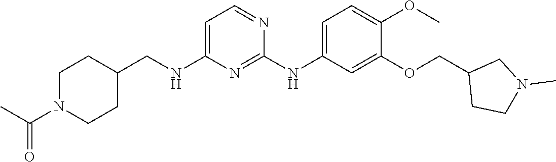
C1(OCC2CCN(C)C2)=CC(NC2=NC(NCC3CCN(C(=O)C)CC3)=CC=N2)=CC=C1OC
